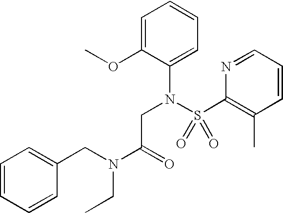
C1=C(OC)C(N(S(C2=C(C)C=CC=N2)(=O)=O)CC(N(CC)CC2=CC=CC=C2)=O)=CC=C1
